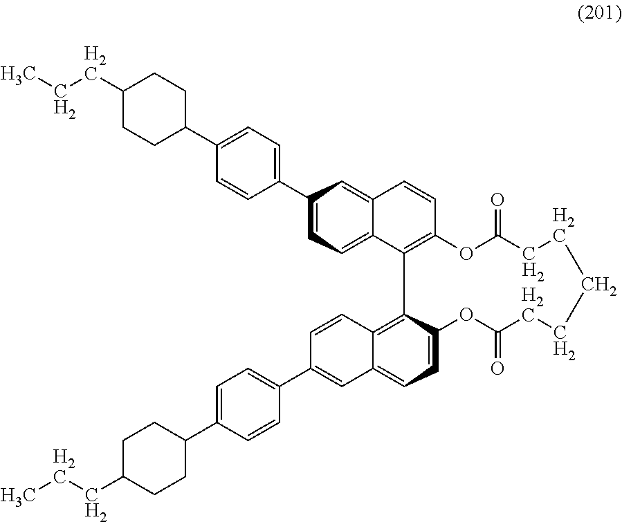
C1(C2=CC=C3C(=C2)C=CC2=C3C3=C4C(=CC=C3OC(=O)CCCCCC(=O)O2)C=C(C2=CC=C(C3CCC(CCC)CC3)C=C2)C=C4)=CC=C(C2CCC(CCC)CC2)C=C1
